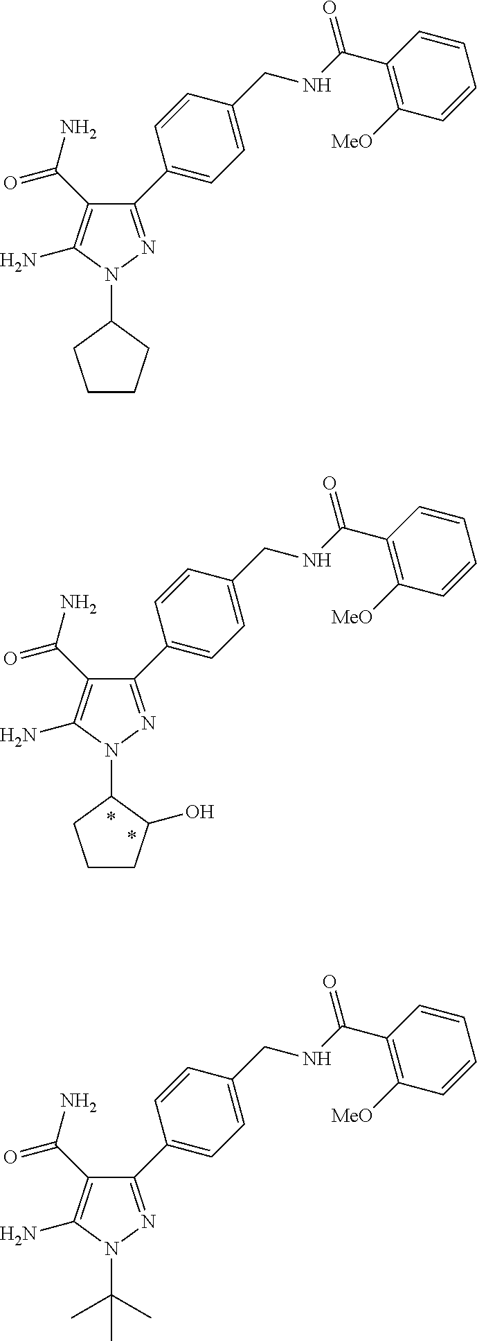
N1(C2CCCC2O)N=C(C2=CC=C(CNC(C3=C([MeO])C=CC=C3)=O)C=C2)C(C(N)=O)=C1N.*.*.N1(C2CCCC2)N=C(C2=CC=C(CNC(C3=C([MeO])C=CC=C3)=O)C=C2)C(C(N)=O)=C1N.N1(C(C)(C)C)N=C(C2=CC=C(CNC(C3=C([MeO])C=CC=C3)=O)C=C2)C(C(N)=O)=C1N
